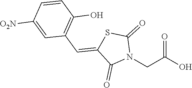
O=C(O)CN1C(=O)SC(=CC2=C(O)C=CC([O2N])=C2)C1=O
